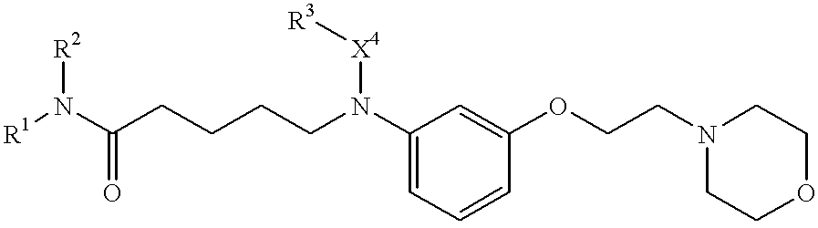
[R1]N(C(CCCCN(C1=CC=CC(OCCN2CCOCC2)=C1)[X4][R3])=O)[R2]
